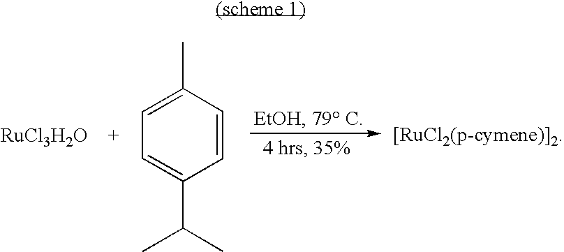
[RuCl3H2O].C1=CC(C)=CC=C1C(C)C.[[RuCl2(p-cymene)]2]
